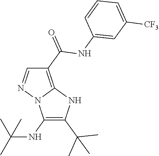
C1(NC(C)(C)C)=C(C(C)(C)C)NC2=C(C(=O)NC3=CC([CF3])=CC=C3)C=NN12
